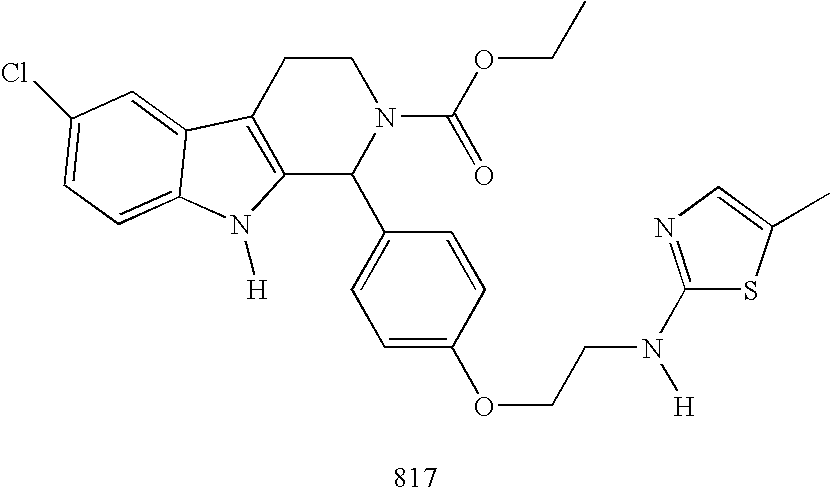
C12=C(CCN(C(OCC)=O)C1C1=CC=C(OCCN(C3=NC=C(C)S3)[H])C=C1)C1=CC(Cl)=CC=C1N2[H]
